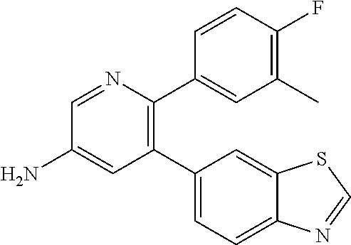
C1(C2=CC=C3C(=C2)SC=N3)=C(C2=CC(C)=C(F)C=C2)N=CC(N)=C1
